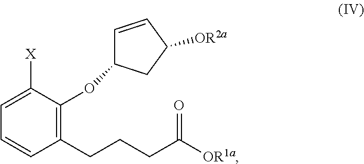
C1(OC2=C(CCCC([OR1a])=O)C=CC=C2[X])C=CC([OR2a])C1
